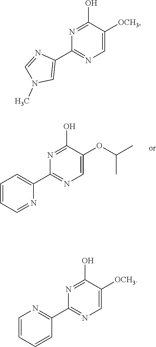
N1=C(O)C([OCH3])=CN=C1C1=NC=CC=C1.N1=C(O)C(OC(C)C)=CN=C1C1=CC=CC=N1.N1=C(O)C([OCH3])=CN=C1C1=CN(C)C=N1
